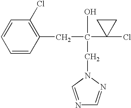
C(C(C1(Cl)CC1)(O)CN1C=NC=N1)C1=C(Cl)C=CC=C1
